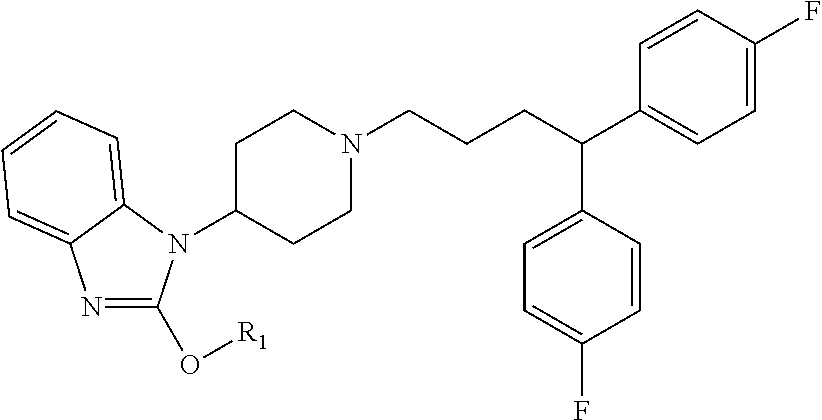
N1=C(O[R1])N(C2CCN(CCCC(C3=CC=C(F)C=C3)C3=CC=C(F)C=C3)CC2)C2=CC=CC=C12
